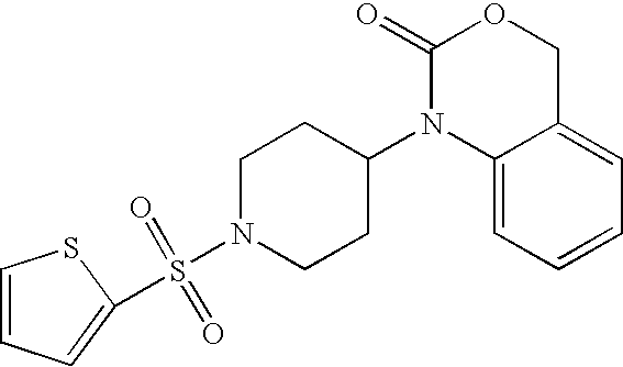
C1(=O)N(C2CCN(S(=O)(=O)C3=CC=CS3)CC2)C2=CC=CC=C2CO1
